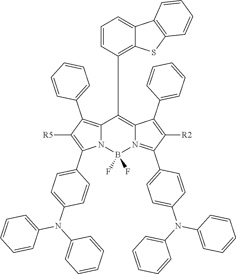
C12=C(C3=CC=CC=C3)C([R5])=C(C3=CC=C(N(C4=CC=CC=C4)C4=CC=CC=C4)C=C3)N1B(F)(F)N1=C(C3=CC=C(N(C4=CC=CC=C4)C4=CC=CC=C4)C=C3)C([R2])=C(C3=CC=CC=C3)C1=C2C1=C2C(=CC=C1)C1=C(S2)C=CC=C1
